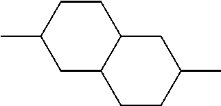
C12CC(C)CCC1CC(C)CC2
